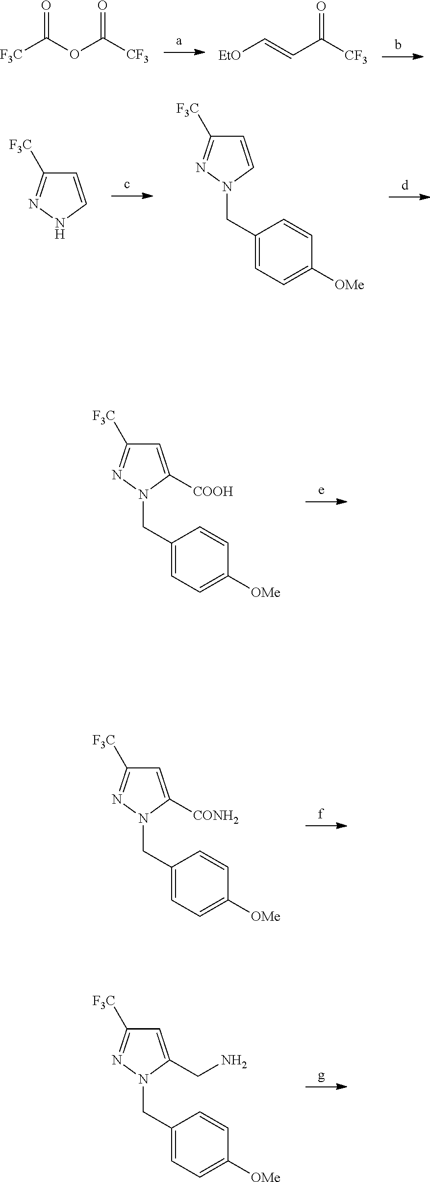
C1=C([COOH])N(CC2=CC=C([OMe])C=C2)N=C1[F3C].C1=C([CONH2])N(CC2=CC=C([OMe])C=C2)N=C1[F3C].C1=C(CN)N(CC2=CC=C([OMe])C=C2)N=C1[F3C].[F3C]C(OC([CF3])=O)=O.[EtO]C=CC([CF3])=O.C1=CNN=C1[F3C].C1=CN(CC2=CC=C([OMe])C=C2)N=C1[F3C]
